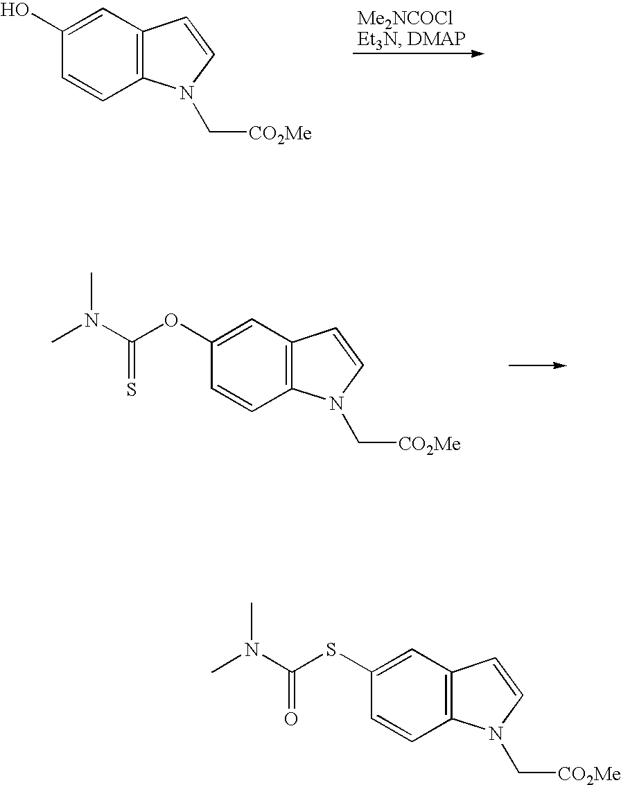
C1(O)=CC2=C(C=C1)N(C[CO2Me])C=C2.CN(C(OC1=CC2=C(C=C1)N(C[CO2Me])C=C2)=S)C.CN(C(SC1=CC2=C(C=C1)N(C[CO2Me])C=C2)=O)C
